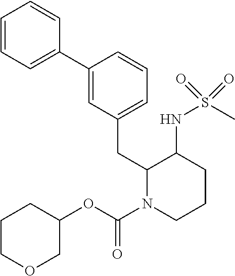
C1=CC=C(C2=CC(CC3N(C(OC4CCCOC4)=O)CCCC3NS(C)(=O)=O)=CC=C2)C=C1
